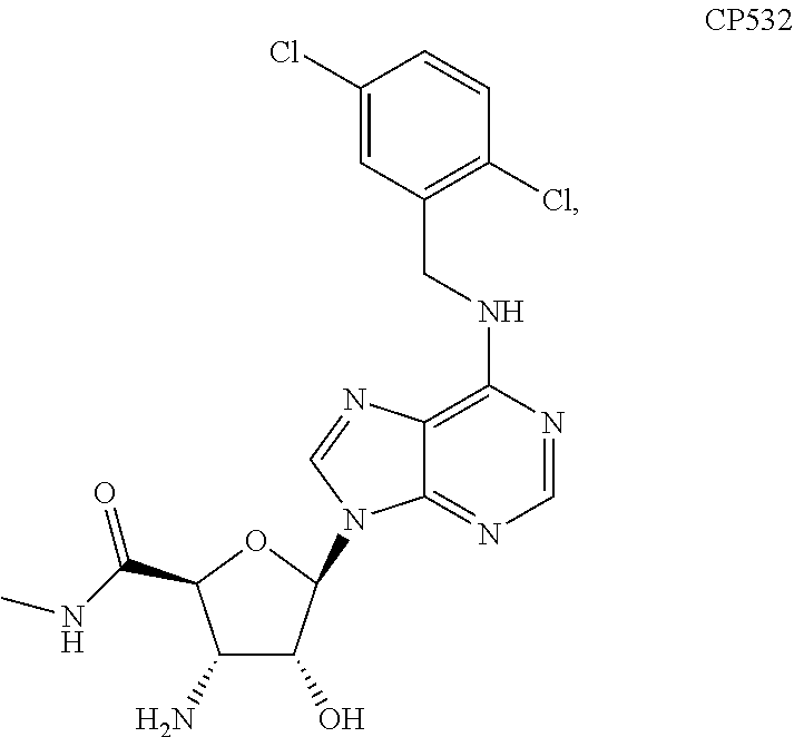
C1(N)C(O)C(N2C3=NC=NC(NCC4=C(Cl)C=CC(Cl)=C4)=C3N=C2)OC1C(NC)=O
